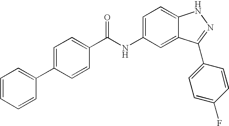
C1=C(NC(=O)C2=CC=C(C3=CC=CC=C3)C=C2)C=C2C(=C1)NN=C2C1=CC=C(F)C=C1
